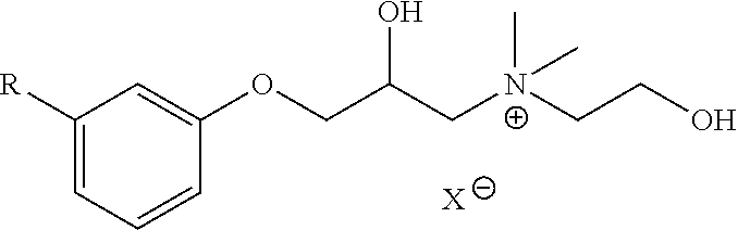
C1([R])=CC=CC(OCC(C[N+](CCO)(C)C)O)=C1.[X]
